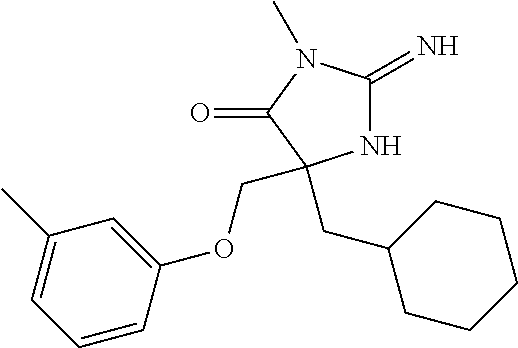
N1C(=N)N(C)C(=O)C1(CC1CCCCC1)COC1=CC(C)=CC=C1
